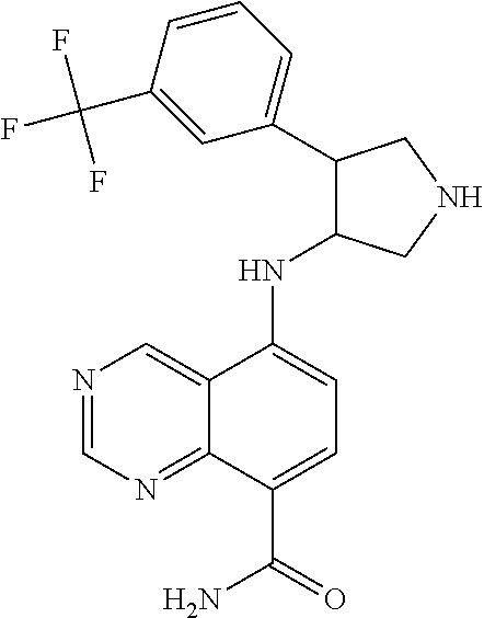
N(C1=CC=C(C(=O)N)C2=NC=NC=C12)C1C(C2=CC=CC(C(F)(F)F)=C2)CNC1
